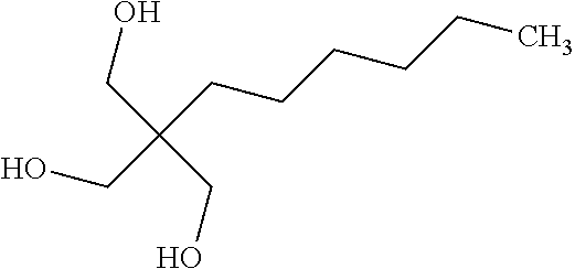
OCC(CO)(CCCCCC)CO
